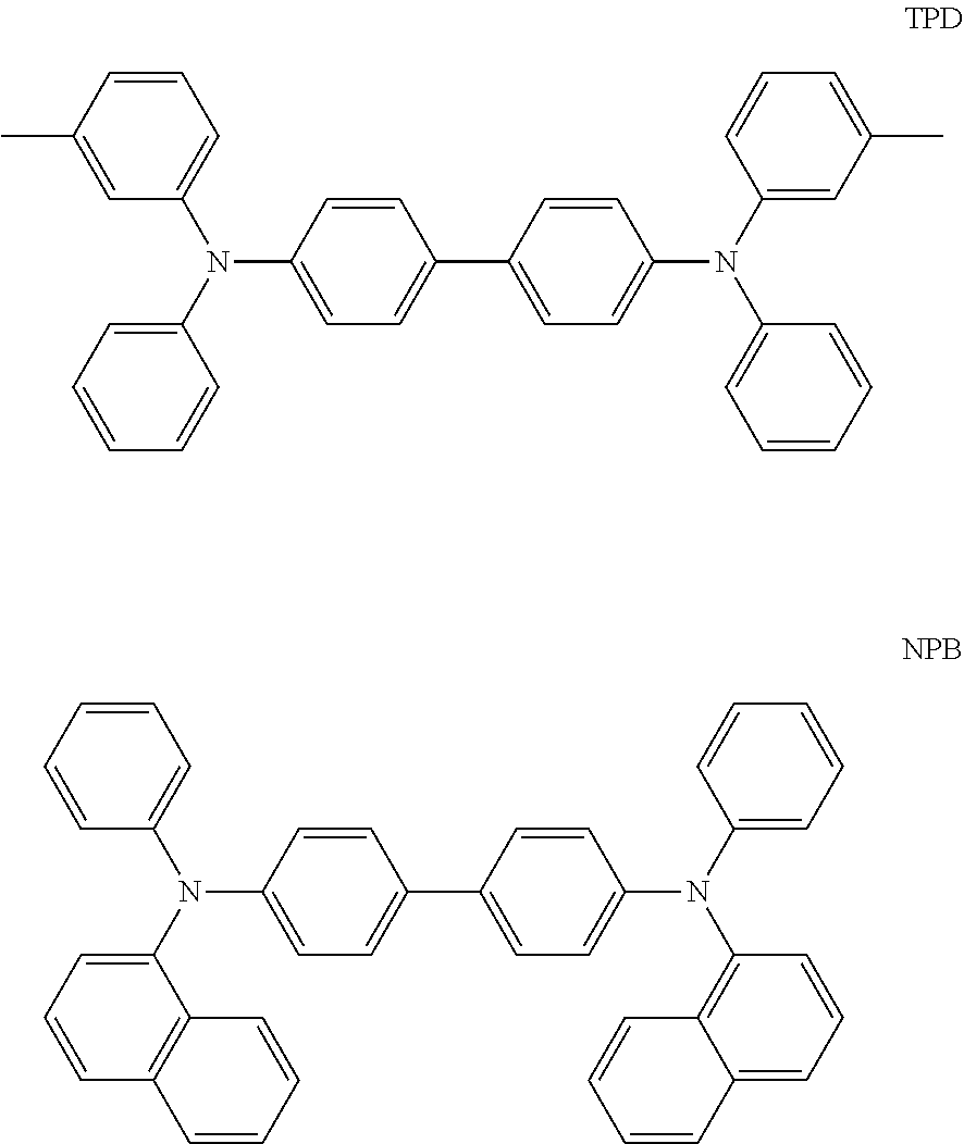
C1=CC(C)=CC(N(C2=CC=CC=C2)C2=CC=C(C3=CC=C(N(C4=CC(C)=CC=C4)C4=CC=CC=C4)C=C3)C=C2)=C1.C1=CC=CC(N(C2=CC=CC3=C2C=CC=C3)C2=CC=C(C3=CC=C(N(C4=CC=CC=C4)C4=C5C(=CC=C4)C=CC=C5)C=C3)C=C2)=C1
